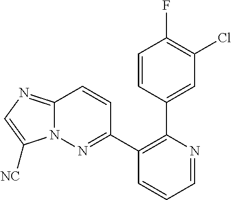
C1=CC(C2=C(C3=NN4C(=NC=C4[NC])C=C3)C=CC=N2)=CC(Cl)=C1F
